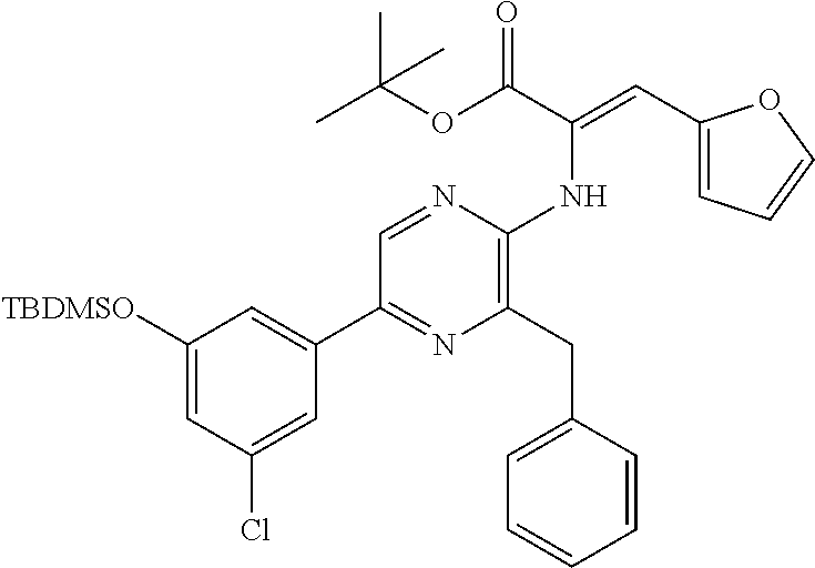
C1([TBDMSO])=CC(Cl)=CC(C2=NC(CC3=CC=CC=C3)=C(NC(=CC3=CC=CO3)C(OC(C)(C)C)=O)N=C2)=C1
